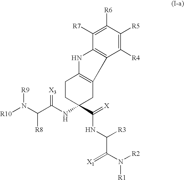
C1([R7])=C([R6])C([R5])=C([R4])C2=C1NC1=C2CC(NC(C(N([R10])[R9])[R8])=[X3])(C(=[X])NC(C(N([R2])[R1])=[X1])[R3])CC1
